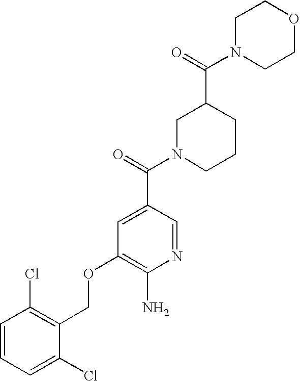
C(C1=C(Cl)C=CC=C1Cl)OC1=C(N)N=CC(C(=O)N2CCCC(C(=O)N3CCOCC3)C2)=C1
